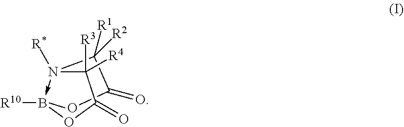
C1(=O)C([R2])([R1])N2([R*])->B([R10])(OC(=O)C2([R4])[R3])O1
